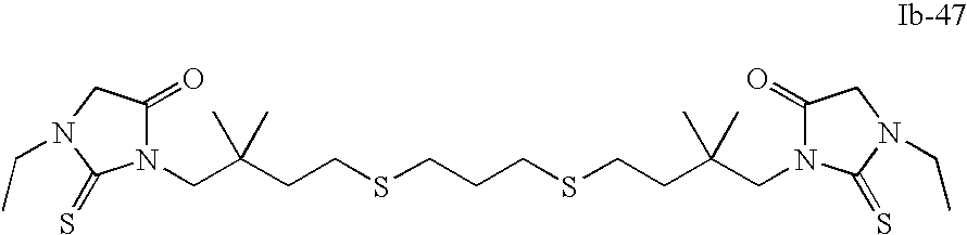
C1(=O)CN(CC)C(=S)N1CC(CCSCCCSCCC(CN1C(=O)CN(CC)C1=S)(C)C)(C)C
